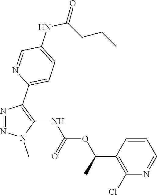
N1=NN(C)C(NC(OC(C2=C(Cl)N=CC=C2)C)=O)=C1C1=CC=C(NC(CCC)=O)C=N1
